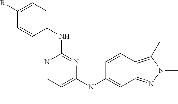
C1=C([R])C=CC(NC2=NC(N(C3=CC4=NN(C)C(C)=C4C=C3)C)=CC=N2)=C1
